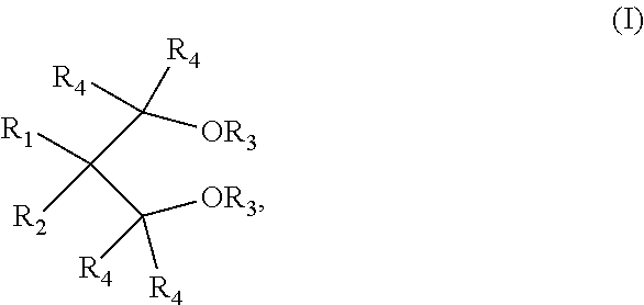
C([R1])([R2])(C([R4])([R4])[OR3])C([R4])([OR3])[R4]
